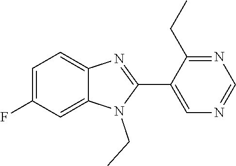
C1=C(F)C=C2C(=C1)N=C(C1=CN=CN=C1CC)N2CC
